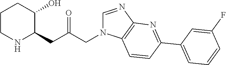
C1CNC(CC(CN2C=NC3=C2C=CC(C2=CC=CC(F)=C2)=N3)=O)C(O)C1
